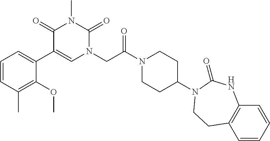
C1=CC(C)=C(OC)C(C2=CN(CC(N3CCC(N4C(=O)NC5=C(C=CC=C5)CC4)CC3)=O)C(=O)N(C)C2=O)=C1
